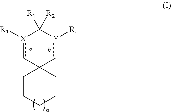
[X]1([R3])cC2(c[Y]([R4])C1([R1])[R2])CCCCC2
